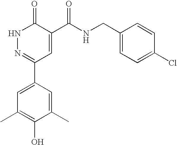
C1=C(C)C(O)=C(C)C=C1C1=NNC(=O)C(C(NCC2=CC=C(Cl)C=C2)=O)=C1
